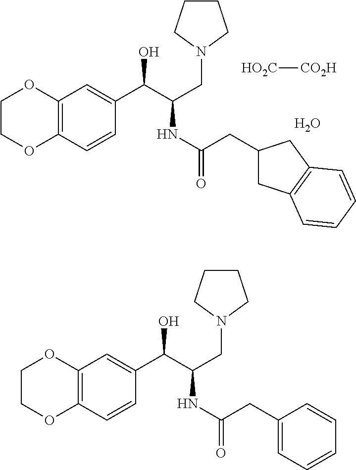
C12=C(C=CC(C(C(CN3CCCC3)NC(=O)CC3CC4=C(C3)C=CC=C4)O)=C1)OCCO2.[HO2C][CO2H].O.C12=C(C=CC(C(C(CN3CCCC3)NC(=O)CC3=CC=CC=C3)O)=C1)OCCO2
